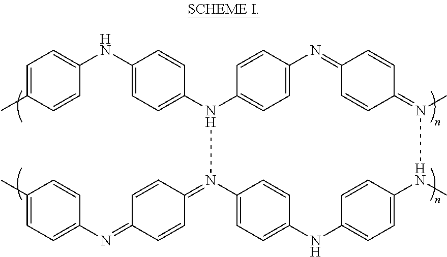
C1=C(C)C=CC(NC2=CC=C(N3C4=CC=C(C=C4)N=C4C=CC(=N(C)N(C)C5=CC=C(NC6=CC=C(N3=C3C=CC(=NC7=CC=C(C)C=C7)C=C3)C=C6)C=C5)C=C4)C=C2)=C1
